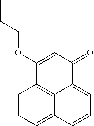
C1=CC=C2C3=C1C(OCC=C)=CC(=O)C3=CC=C2
